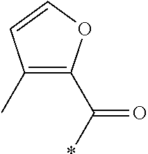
C1(C)=C(C(*)=O)OC=C1
